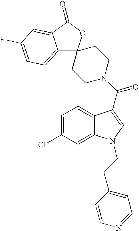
C12=CC=C(F)C=C1C(=O)OC21CCN(C(=O)C2=CN(CCC3=CC=NC=C3)C3=CC(Cl)=CC=C32)CC1
